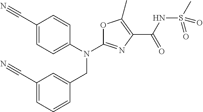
N(C1=NC(C(NS(C)(=O)=O)=O)=C(C)O1)(CC1=CC(C#N)=CC=C1)C1=CC=C(C#N)C=C1
